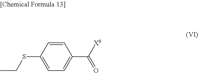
CCSC1=CC=C(C(=O)[X6])C=C1
